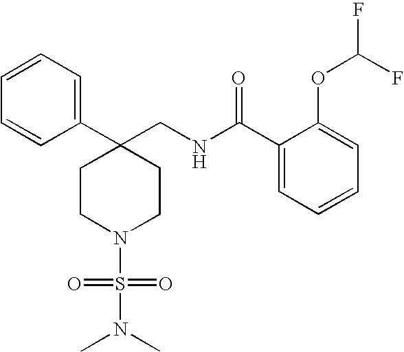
C1(CNC(C2=CC=CC=C2OC(F)F)=O)(C2=CC=CC=C2)CCN(S(=O)(=O)N(C)C)CC1
